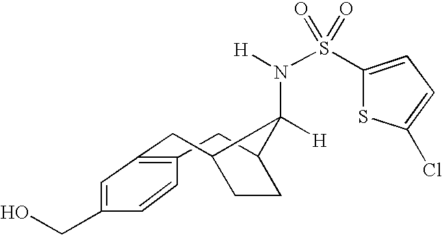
C1C2CCC(CC3=C1C=CC(CO)=C3)C2([H])N(S(=O)(=O)C1=CC=C(Cl)S1)[H]
